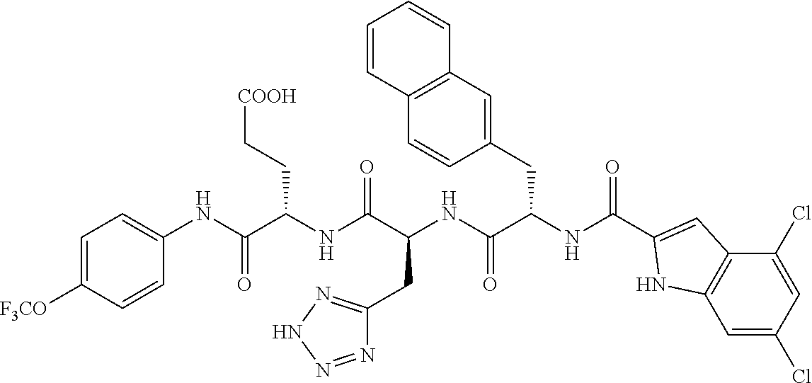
C1(CC(NC(=O)C2=CC3=C(C=C(Cl)C=C3Cl)N2)C(NC(C(NC(C(NC2=CC=C([F3CO])C=C2)=O)CC[COOH])=O)CC2=NNN=N2)=O)=CC2=C(C=C1)C=CC=C2
